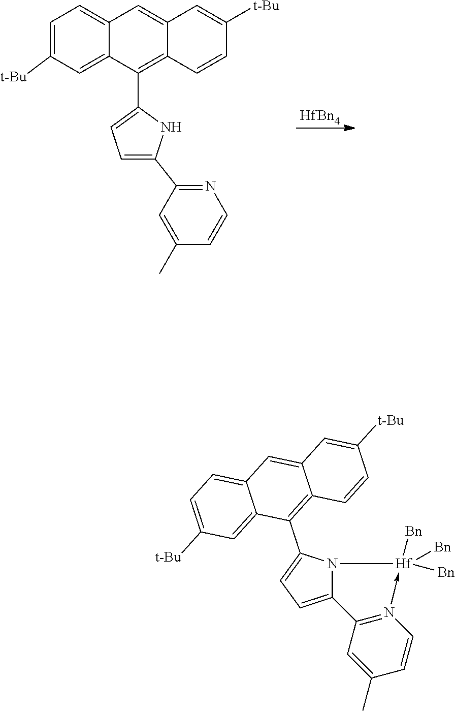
C12=CC([t-Bu])=CC=C1C=C1C=C([t-Bu])C=CC1=C2C1=CC=C(C2=NC=CC(C)=C2)N1.[HfBn4].C12=CC=C(C3=C4C(=CC5=CC=C([t-Bu])C=C35)C=C([t-Bu])C=C4)N1[Hf]([Bn])([Bn])([Bn])-N1=C2C=C(C)C=C1
